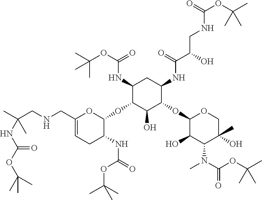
C1(OC2OC(CNCC(C)(NC(OC(C)(C)C)=O)C)=CCC2NC(=O)OC(C)(C)C)C(NC(OC(C)(C)C)=O)CC(NC(C(O)CNC(OC(C)(C)C)=O)=O)C(OC2OCC(O)(C)C(N(C(OC(C)(C)C)=O)C)C2O)C1O
